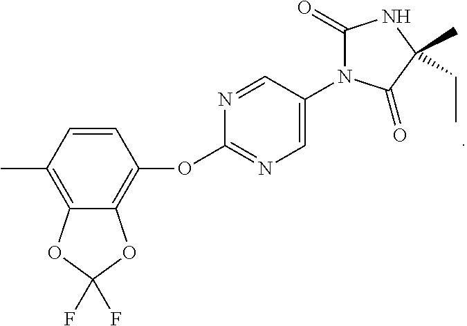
C1(C)=C2C(=C(OC3=NC=C(N4C(=O)NC(C)(CC)C4=O)C=N3)C=C1)OC(F)(F)O2
